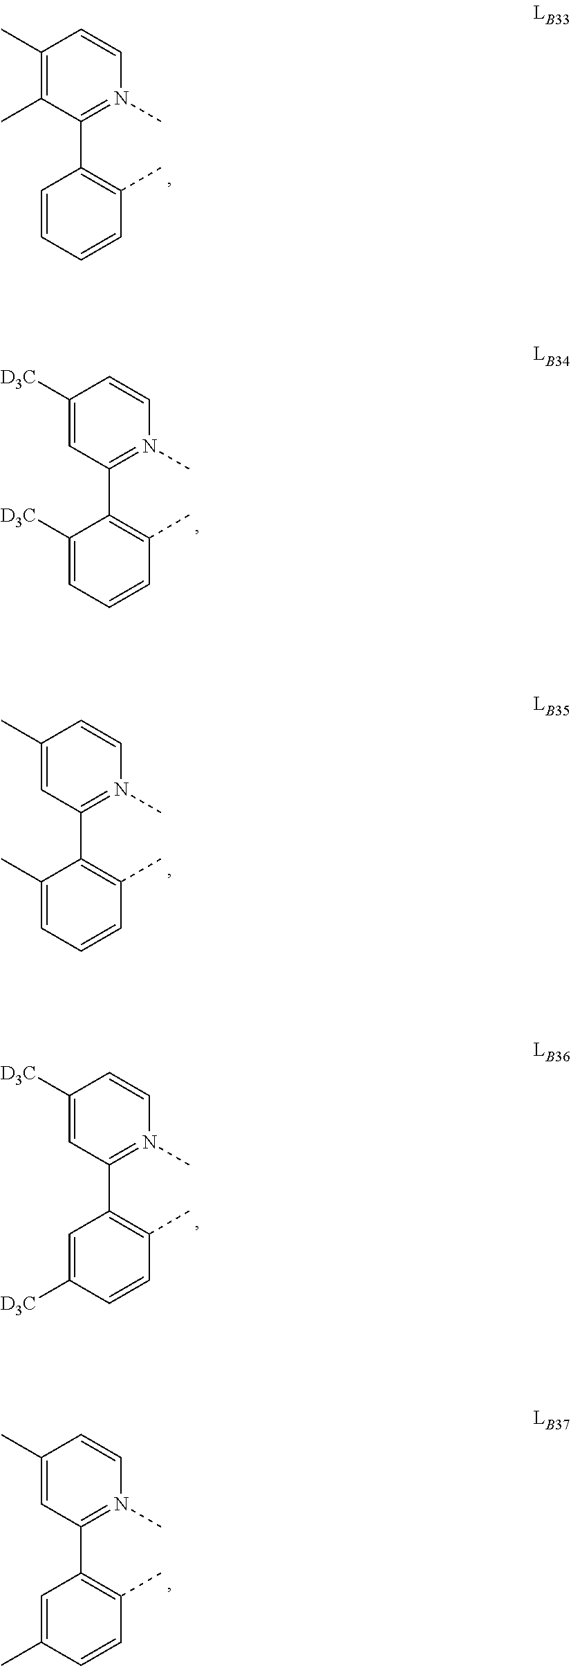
C1(C)=C(C)C(C2=C(C)C=CC=C2)=N(C)C=C1.C1([D3C])=CC(C2=C(C)C=CC=C2[D3C])=N(C)C=C1.C1(C)=CC(C2=C(C)C=CC=C2C)=N(C)C=C1.C1([D3C])=CC(C2=C(C)C=CC([D3C])=C2)=N(C)C=C1.C1(C)=CC(C2=C(C)C=CC(C)=C2)=N(C)C=C1
